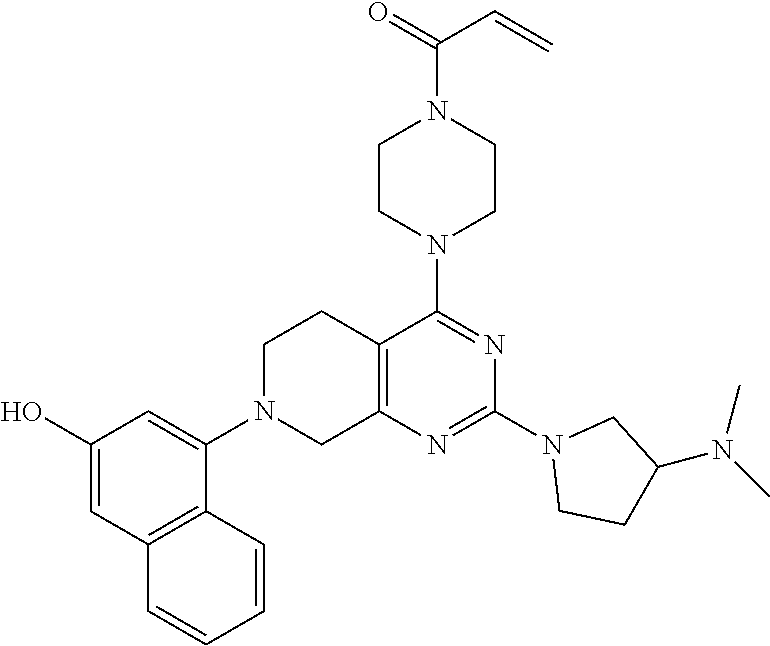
C12=C(N=C(N3CCC(N(C)C)C3)N=C1N1CCN(C(=O)C=C)CC1)CN(C1=CC(O)=CC3=C1C=CC=C3)CC2
